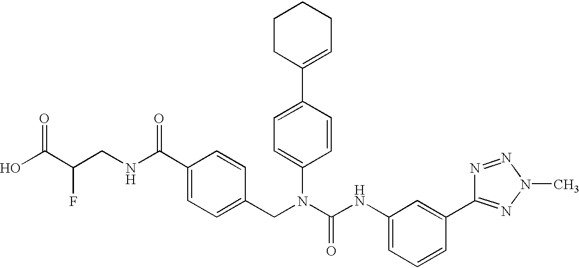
OC(C(CNC(C1=CC=C(CN(C(NC2=CC=CC(C3=NN(C)N=N3)=C2)=O)C2=CC=C(C3=CCCCC3)C=C2)C=C1)=O)F)=O
